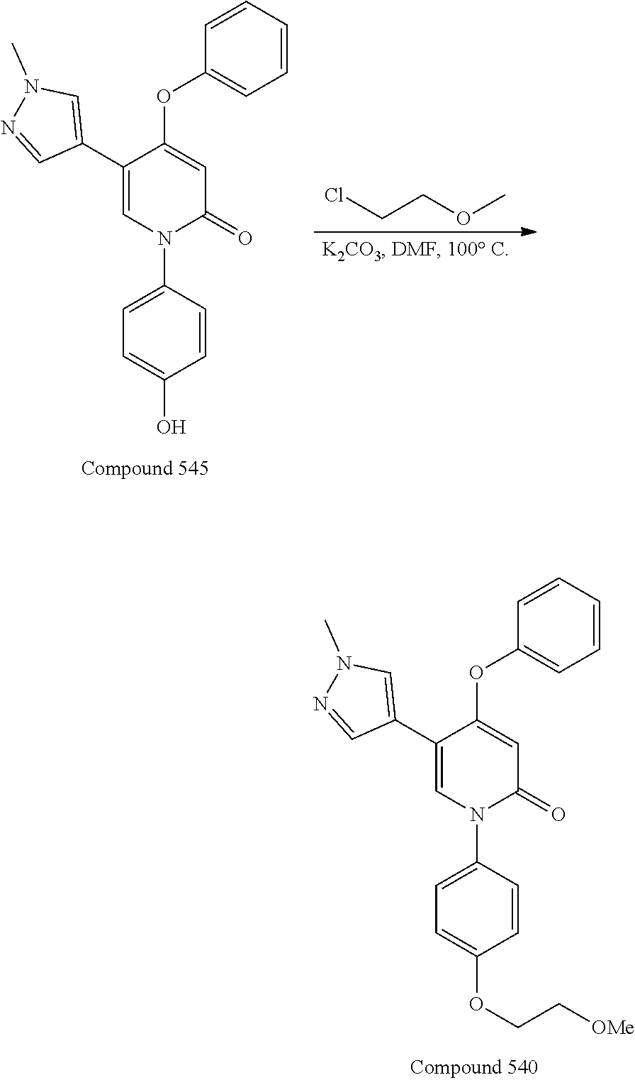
C1=CC=CC=C1OC1=CC(=O)N(C2=CC=C(OCC[OMe])C=C2)C=C1C1=CN(C)N=C1.C1=CC=CC=C1OC1=CC(=O)N(C2=CC=C(O)C=C2)C=C1C1=CN(C)N=C1.ClCCOC
